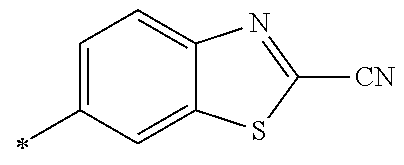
C1=C(C)C=C2C(=C1)N=C([CN])S2
